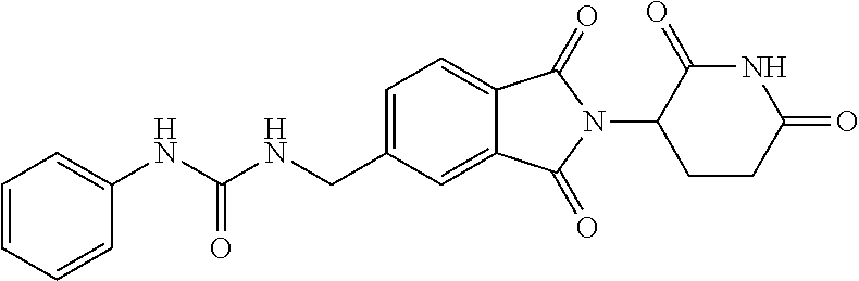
C1=CC=CC(NC(NCC2=CC=C3C(=C2)C(=O)N(C2CCC(=O)NC2=O)C3=O)=O)=C1
